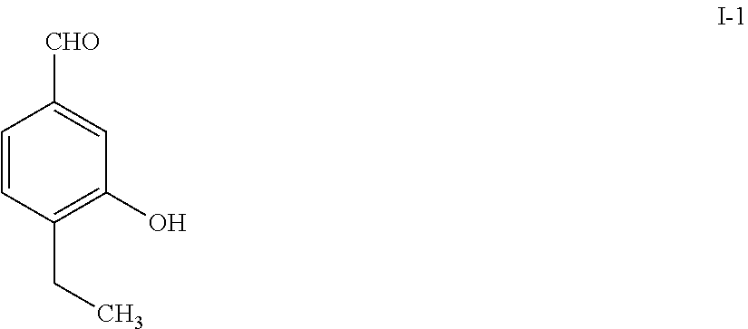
C1=CC(CC)=C(O)C=C1[CHO]
